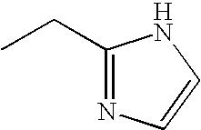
C1(CC)=NC=CN1
